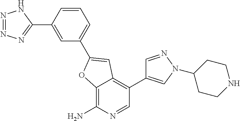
C1=C(C2=NN=NN2)C=CC=C1C1=CC2=C(C3=CN(C4CCNCC4)N=C3)C=NC(N)=C2O1
